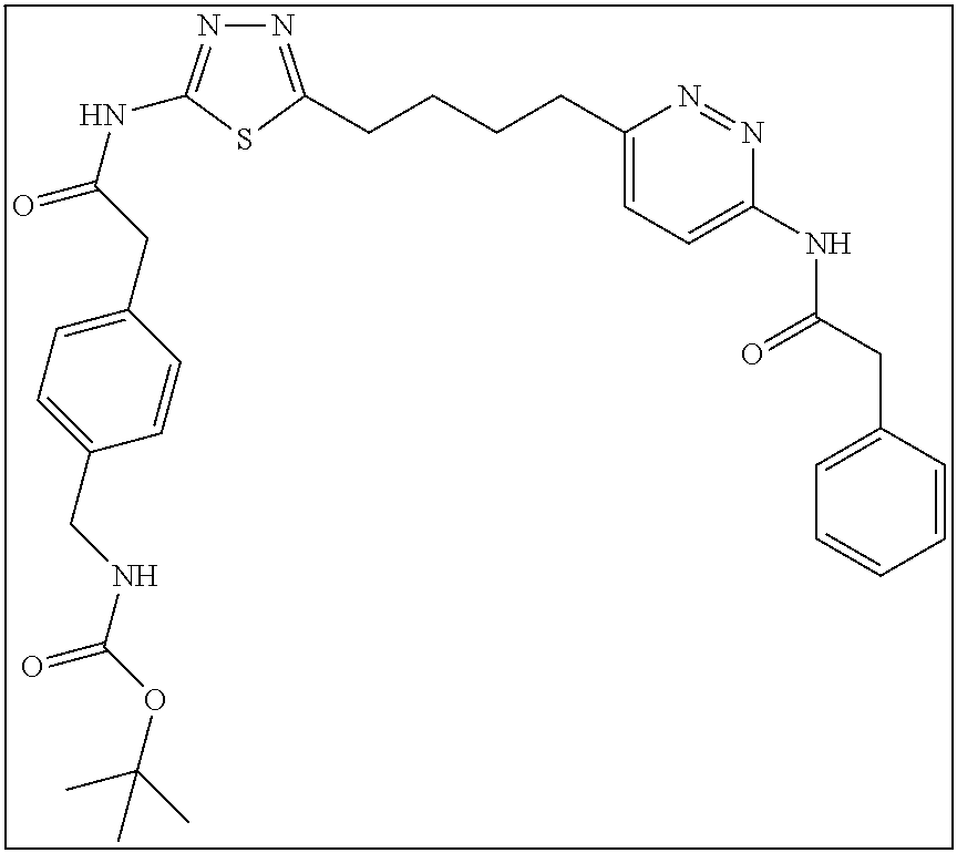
N1=C(CCCCC2=CC=C(NC(CC3=CC=CC=C3)=O)N=N2)SC(NC(=O)CC2=CC=C(CNC(OC(C)(C)C)=O)C=C2)=N1
